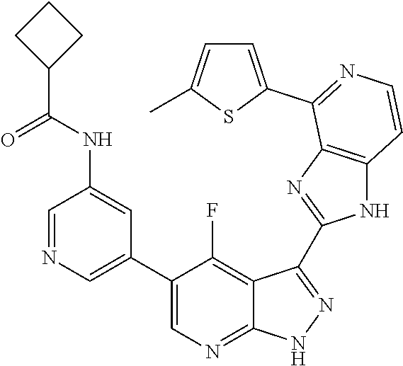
C1=NC=C(C2=CN=C3C(=C2F)C(C2=NC4=C(N2)C=CN=C4C2=CC=C(C)S2)=N[N H]3)C=C1NC(C1CCC1)=O
